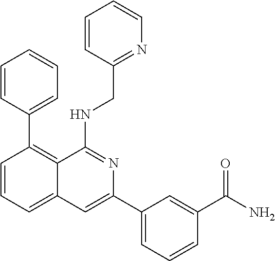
C1=CC(C2=C3C(=CC=C2)C=C(C2=CC=CC(C(N)=O)=C2)N=C3NCC2=NC=CC=C2)=CC=C1
